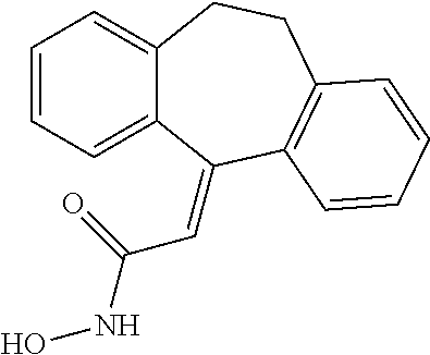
C1=CC=C2C(=C1)CCC1=C(C2=CC(NO)=O)C=CC=C1
